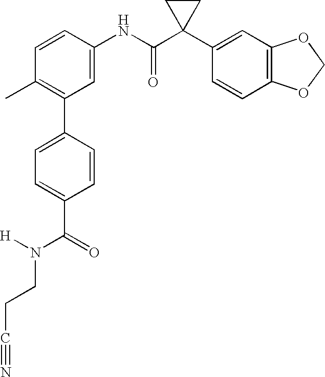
C1(NC(C2(C3=CC4=C(C=C3)OCO4)CC2)=O)=CC(C2=CC=C(C(=O)N(CCC#N)[H])C=C2)=C(C)C=C1
